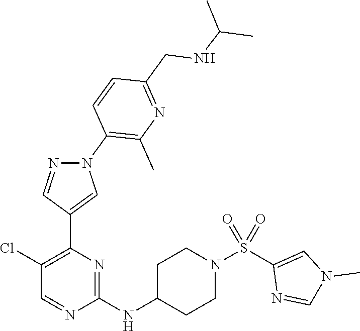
C1(Cl)=C(C2=CN(C3=C(C)N=C(CNC(C)C)C=C3)N=C2)N=C(NC2CCN(S(C3=CN(C)C=N3)(=O)=O)CC2)N=C1
